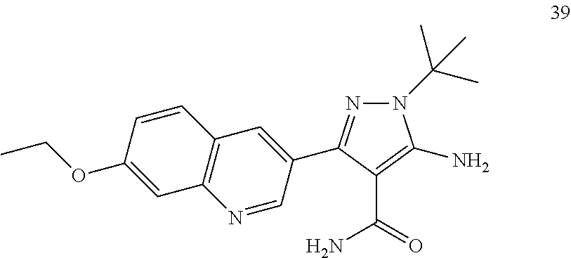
N1(C(C)(C)C)N=C(C2=CC3=C(N=C2)C=C(OCC)C=C3)C(C(=O)N)=C1N
